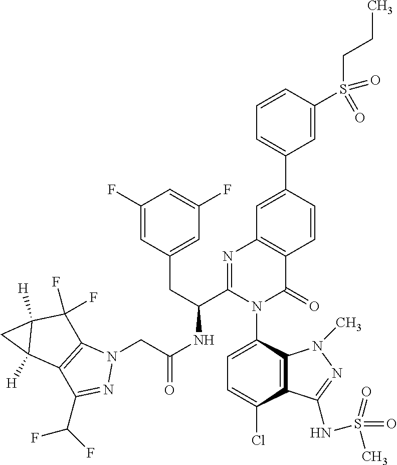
C1=C(Cl)C2=C(C(N3C(=O)C4=C(N=C3C(CC3=CC(F)=CC(F)=C3)NC(CN3C5=C(C(C(F)F)=N3)C3([H])C([H])(C5(F)F)C3)=O)C=C(C3=CC=CC(S(CCC)(=O)=O)=C3)C=C4)=C1)N(C)N=C2NS(=O)(C)=O
